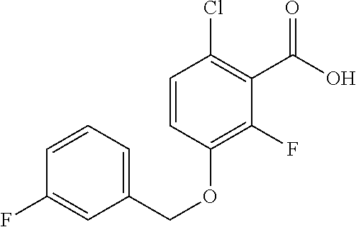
C1=CC=C(COC2=C(F)C(C(O)=O)=C(Cl)C=C2)C=C1F
